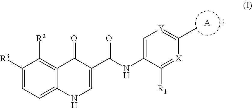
[A].C1=C(NC(=O)C2=CNC3=CC=C([R3])C([R2])=C3C2=O)C([R1])=[X]C(C)=[Y]1
